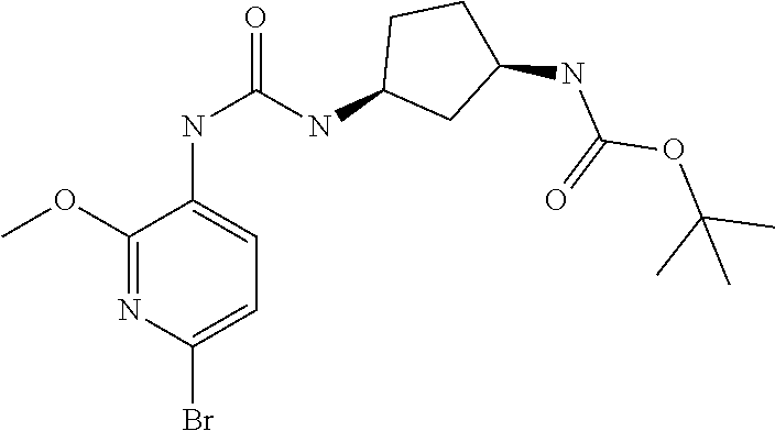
C(NC1=CC=C(Br)N=C1OC)(NC1CC(NC(OC(C)(C)C)=O)CC1)=O
